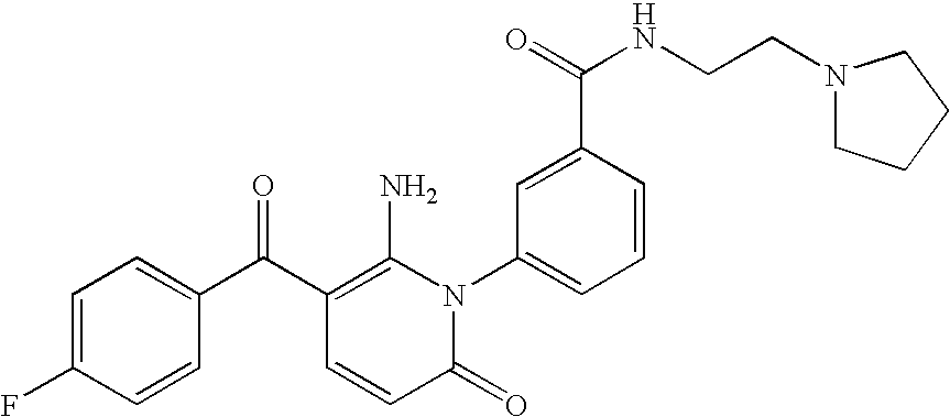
C1=C(F)C=CC(C(C2=C(N)N(C3=CC=CC(C(=O)NCCN4CCCC4)=C3)C(=O)C=C2)=O)=C1
